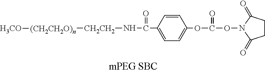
C1=C(C(N[CH2CH2][(CH2CH2O)n][H3CO])=O)C=CC(OC(=O)ON2C(=O)CCC2=O)=C1
